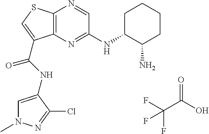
C12=C(N=C(NC3CCCCC3N)C=N1)C(C(=O)NC1=CN(C)N=C1Cl)=CS2.C(C(O)=O)(F)(F)F
